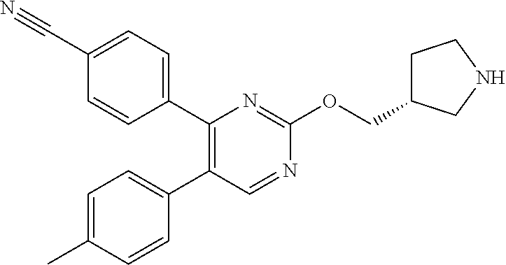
C1(C2=C(C3=CC=C(C)C=C3)C=NC(OCC3CCNC3)=N2)=CC=C(C#N)C=C1
